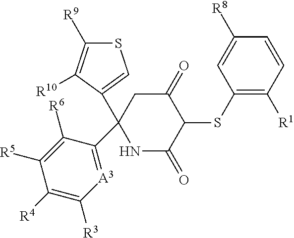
C1(SC2C(=O)CC(C3=[A3]C([R3])=C([R4])C([R5])=C3[R6])(C3=CSC([R9])=C3[R10])NC2=O)=C([R1])C=CC([R8])=C1
